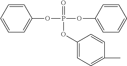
C1=CC=CC=C1OP(OC1=CC=CC=C1)(=O)OC1=CC=C(C)C=C1
